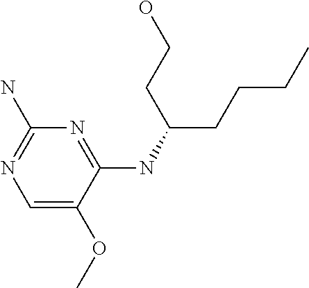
C1(NC(CCCC)CCO)=NC(N)=NC=C1OC
